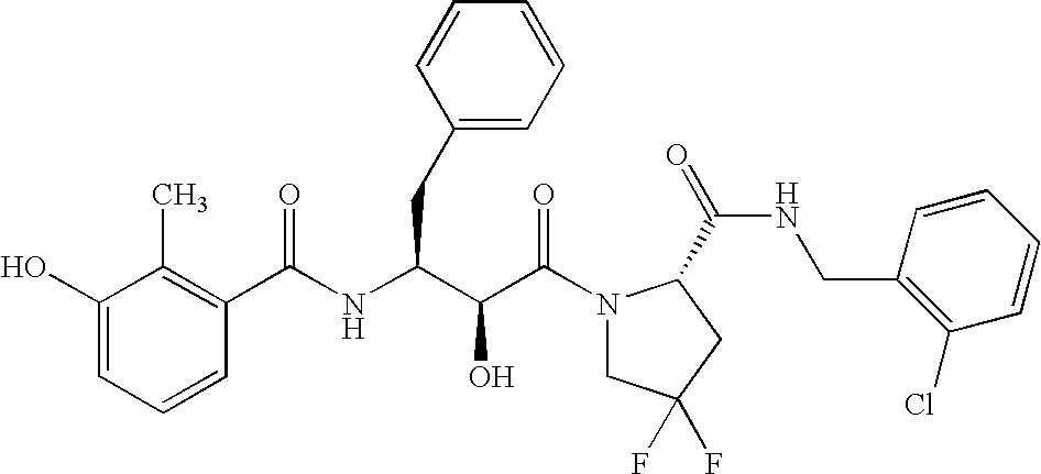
C(C(N1CC(F)(F)CC1C(NCC1=C(Cl)C=CC=C1)=O)=O)(O)C(CC1=CC=CC=C1)NC(=O)C1=C(C)C(O)=CC=C1
